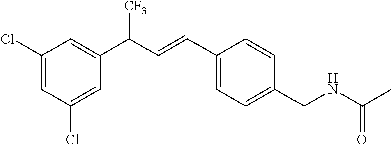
C1(Cl)=CC(Cl)=CC(C(C=CC2=CC=C(CNC(=O)C)C=C2)[CF3])=C1
